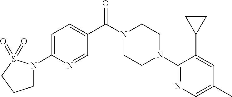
C1=C(N2CCCS2(=O)=O)N=CC(C(N2CCN(C3=NC=C(C)C=C3C3CC3)CC2)=O)=C1
